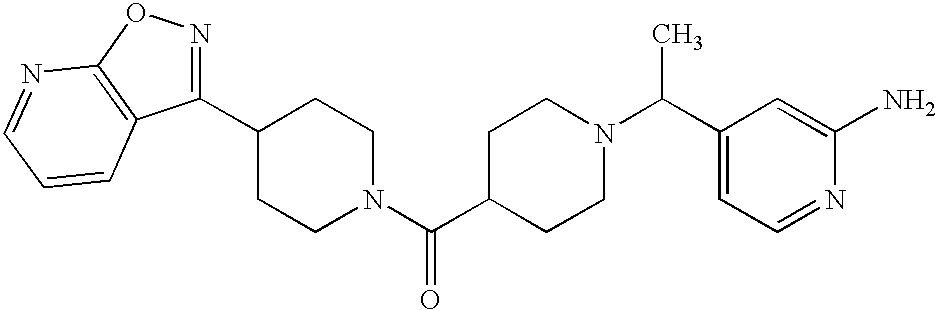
C1(C2=NOC3=C2C=CC=N3)CCN(C(C2CCN(C(C3=CC=NC(N)=C3)C)CC2)=O)CC1
